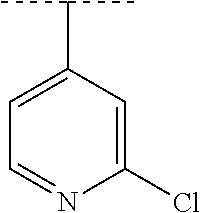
C1(Cl)=CC(C(C)C)=CC=N1
